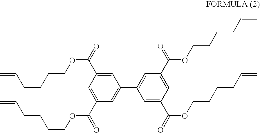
C1=C(C(=O)OCCCCC=C)C=C(C(=O)OCCCCC=C)C=C1C1=CC(C(=O)OCCCCC=C)=CC(C(=O)OCCCCC=C)=C1
